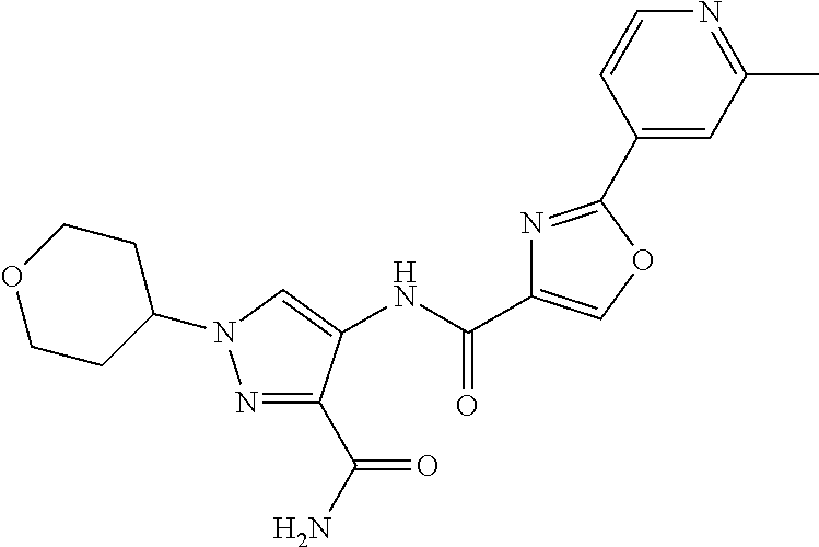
N1=C(C(N)=O)C(NC(C2=COC(C3=CC(C)=NC=C3)=N2)=O)=CN1C1CCOCC1
